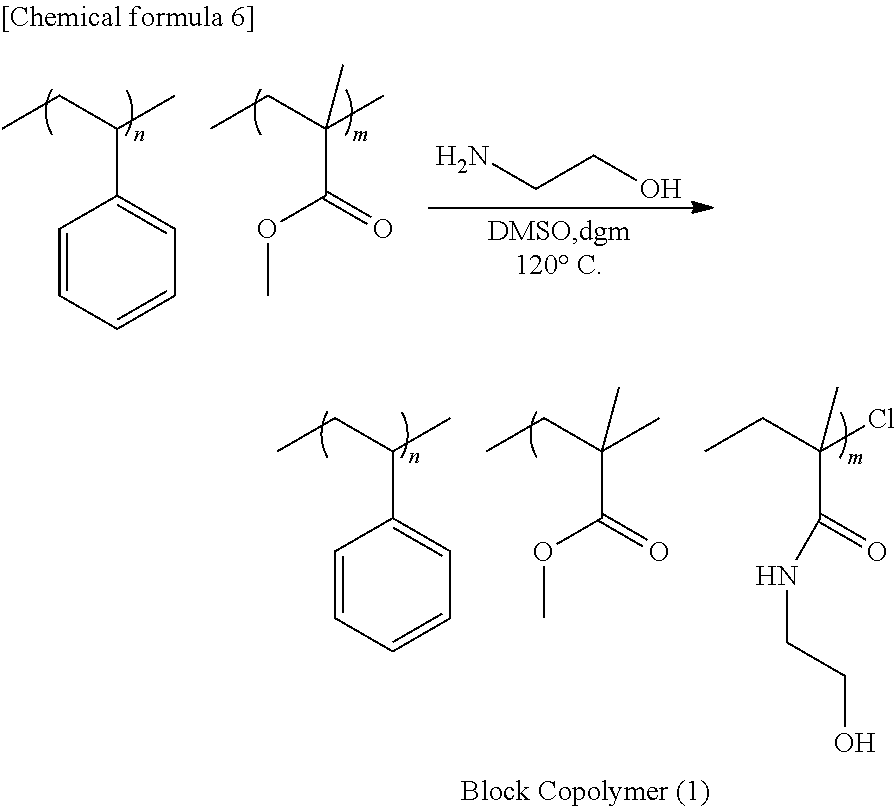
C1=CC=CC=C1C(CC)C.O(C)C(=O)C(CC)(C)C.N(CCO)C(=O)C(CC)(Cl)C.C1=CC=CC=C1C(CC)C.O(C)C(=O)C(CC)(C)C.NCCO
